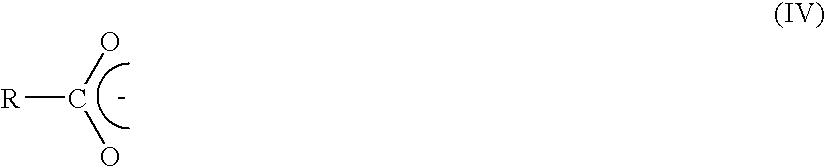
[R]C(O)O.[-]
